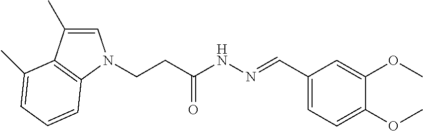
C1=C(C)C2=C(N1CCC(NN=CC1=CC=C(OC)C(OC)=C1)=O)C=CC=C2C
